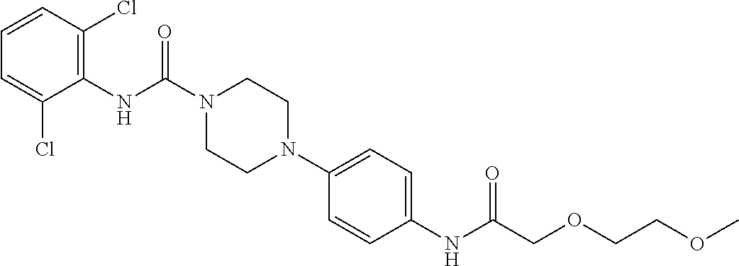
C1(NC(N2CCN(C3=CC=C(NC(COCCOC)=O)C=C3)CC2)=O)=C(Cl)C=CC=C1Cl
